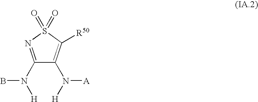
C1(N([H])B)=NS(=O)(=O)C([R50])=C1N([H])[A]
